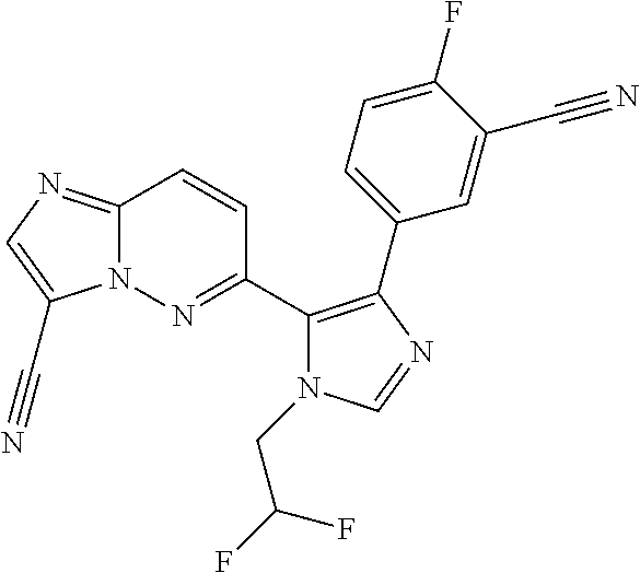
N12C(=NC=C1C#N)C=CC(C1=C(C3=CC=C(F)C(C#N)=C3)N=CN1CC(F)F)=N2
